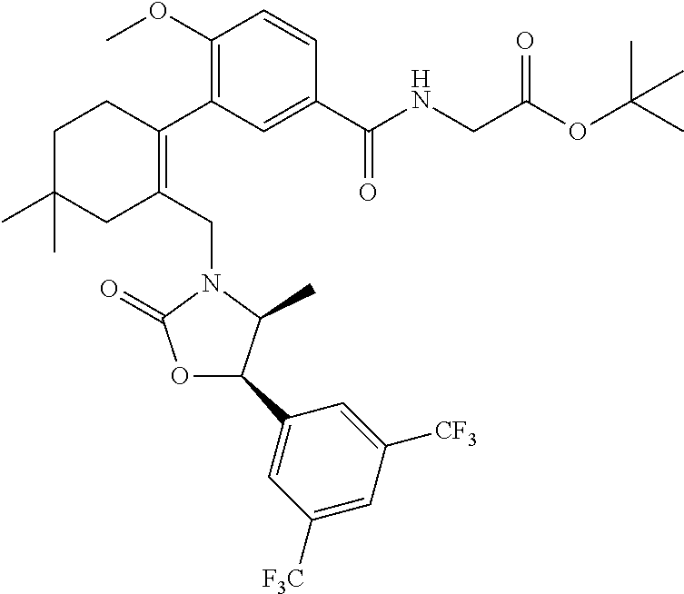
C1(OC)=C(C2=C(CN3C(=O)OC(C4=CC([F3C])=CC([CF3])=C4)C3C)CC(C)(C)CC2)C=C(C(=O)NCC(OC(C)(C)C)=O)C=C1
